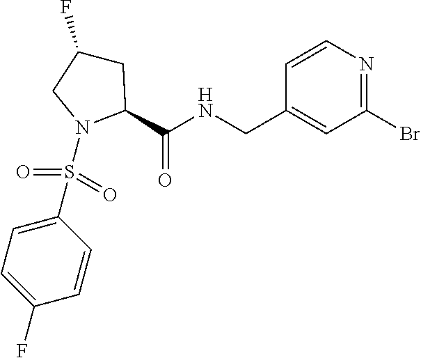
C1C(F)CN(S(=O)(=O)C2=CC=C(F)C=C2)C1C(NCC1=CC(Br)=NC=C1)=O
